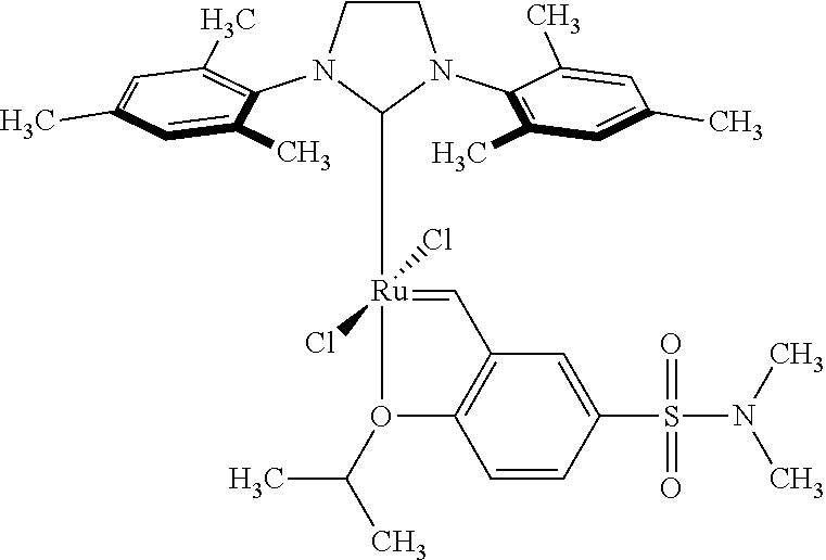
C1CN(C2=C(C)C=C(C)C=C2C)C([Ru]2(Cl)(Cl)=CC3=C(C=CC(S(=O)(=O)N(C)C)=C3)O2C(C)C)N1C1=C(C)C=C(C)C=C1C
